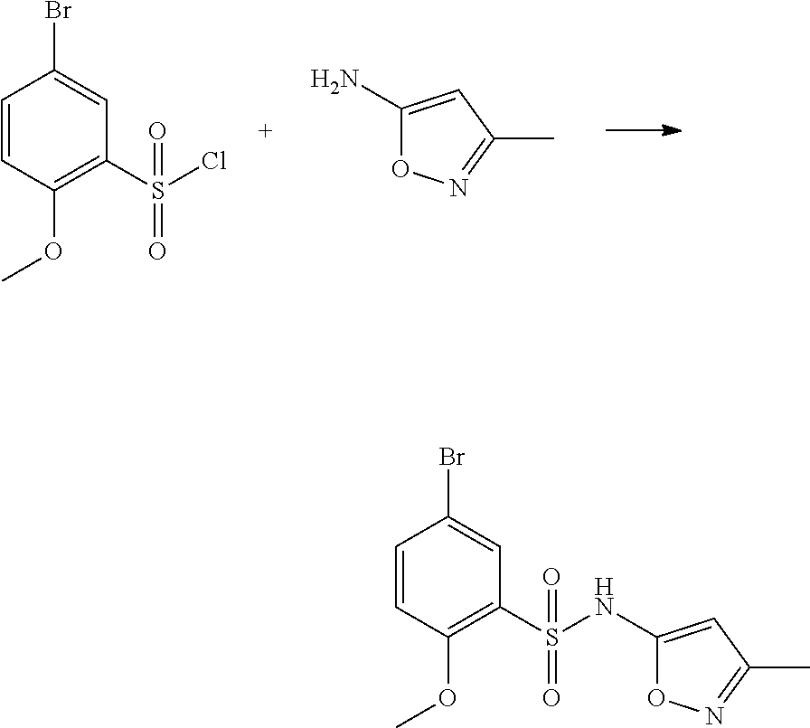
C1=CC(OC)=C(S(Cl)(=O)=O)C=C1Br.C1(N)=CC(C)=NO1.C1=CC(OC)=C(S(NC2=CC(C)=NO2)(=O)=O)C=C1Br
